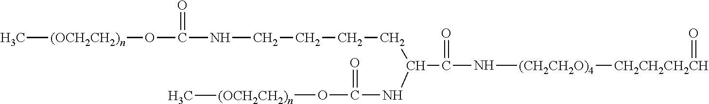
[(CH2CH2O)4]([CH2CH2CH2CH]=O)NC(C(CCCCNC(O[(OCH2CH2)n]C)=O)NC(O[(OCH2CH2)n]C)=O)=O
